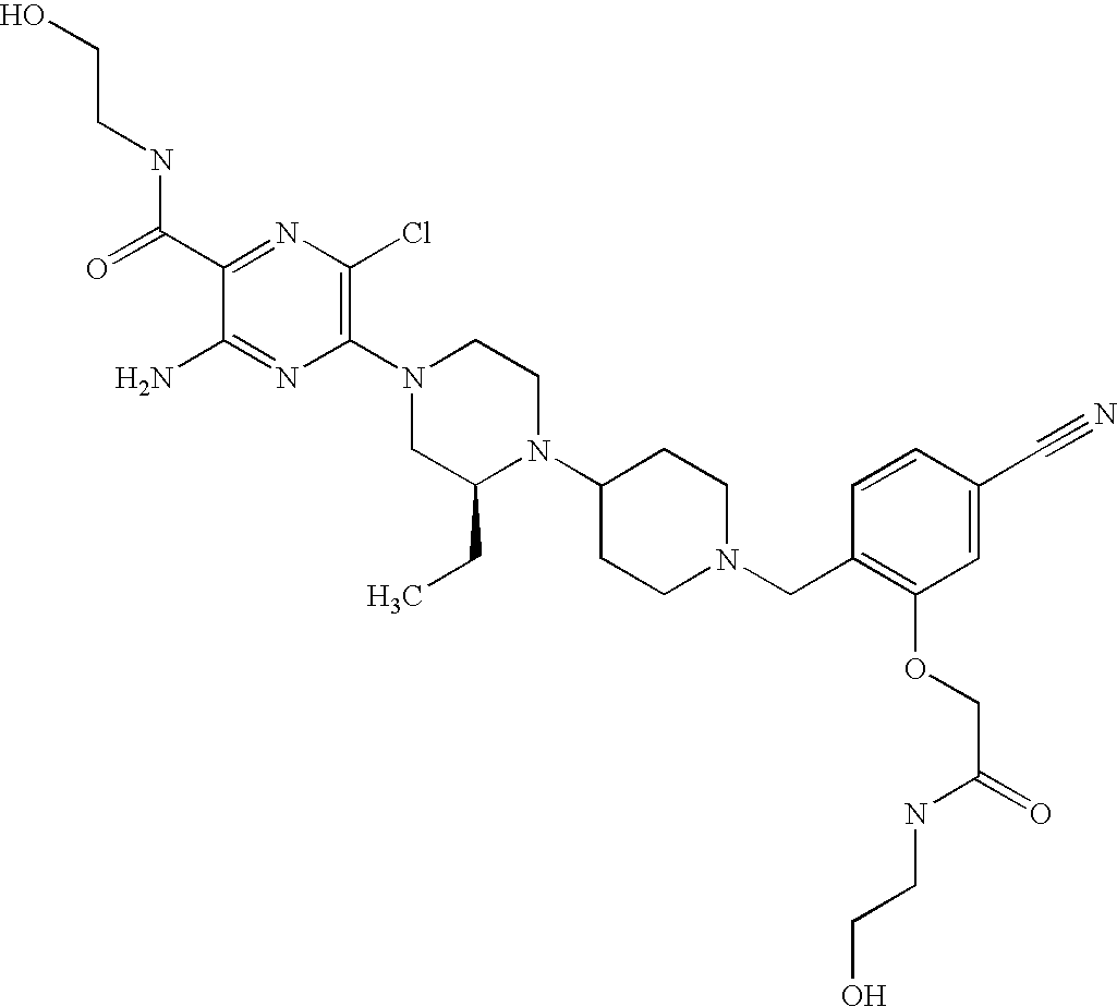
C1(C(=O)NCCO)=NC(Cl)=C(N2CC(CC)N(C3CCN(CC4=C(OCC(=O)NCCO)C=C(C#N)C=C4)CC3)CC2)N=C1N
